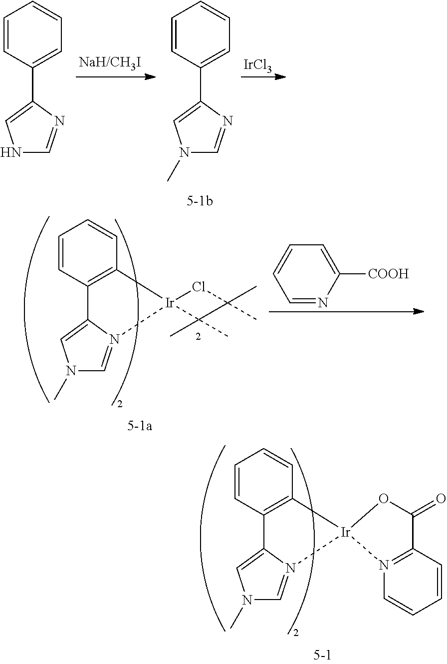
N1C=NC(C2=CC=CC=C2)=C1.[IrCl3].N1(C)C=NC(C2=CC=CC=C2)=C1.N1(C)C=N2C(=C1)C1=C(C=CC=C1)[Ir]21OC(=O)C2=N1C=CC=C2.C1=NC([COOH])=CC=C1.N1(C)C=N2C(=C1)C1=C(C=CC=C1)[Ir]21ClC(C)(C)C1(C)C
